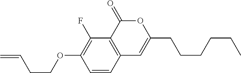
C1=CC2=C(C(F)=C1OCCC=C)C(=O)OC(CCCCCC)=C2
